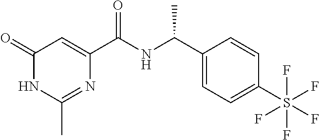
C1(C)=NC(C(NC(C2=CC=C(S(F)(F)(F)(F)F)C=C2)C)=O)=CC(=O)N1
